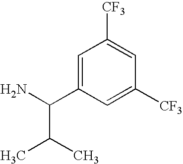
C1=C(C(N)C(C)C)C=C([CF3])C=C1[CF3]
